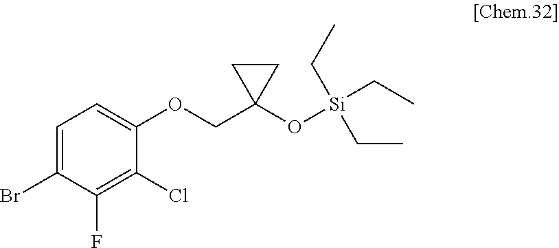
C1=C(Br)C(F)=C(Cl)C(OCC2(O[Si](CC)(CC)CC)CC2)=C1
